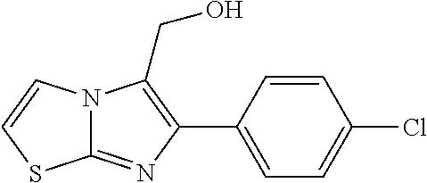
C12=NC(C3=CC=C(Cl)C=C3)=C(CO)N1C=CS2
